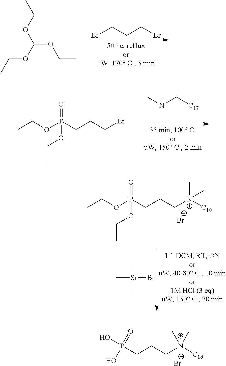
[Br-].OP(CCC[N+](C)([C18])C)(=O)O.BrCCCBr.CCOC(OCC)OCC.CN(C[C17])C.CCOP(CCCBr)(=O)OCC.CCOP(CCC[N+](C)([C18])C)(=O)OCC.[Br-].C[Si](C)(Br)C
